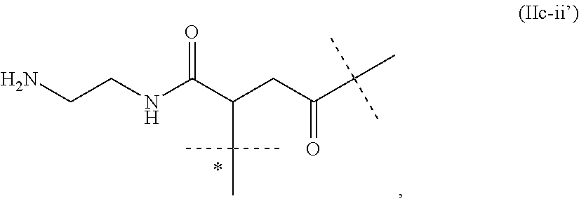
NCCNC(C(CC(C(C)(C)C)=O)C(C)(C)C)=O
